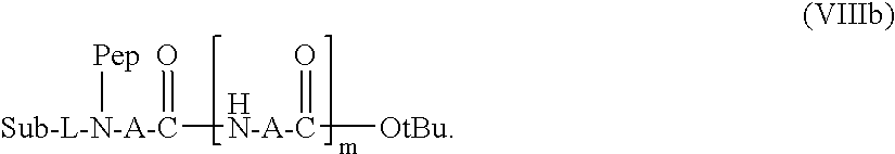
[Sub-L-N-A-C]([Pep])([HN-A-C]([OtBu])=O)=O
